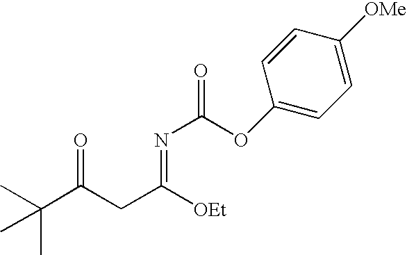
CC(C(CC([OEt])=NC(OC1=CC=C([OMe])C=C1)=O)=O)(C)C
